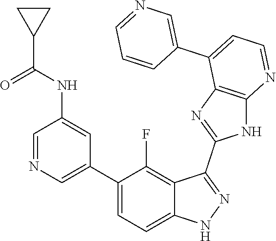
C1=NC=C(C2=CC=C3C(=C2F)C(C2=NC4=C(N2)N=CC=C4C2=CN=CC=C2)=NN3)C=C1NC(C1CC1)=O
